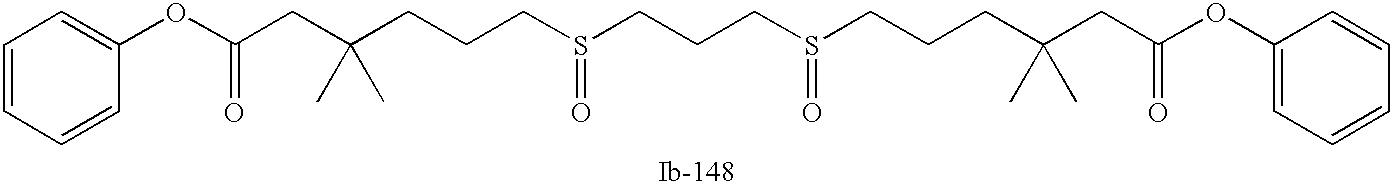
C1(OC(=O)CC(CCCS(=O)CCCS(=O)CCCC(CC(OC2=CC=CC=C2)=O)(C)C)(C)C)=CC=CC=C1
